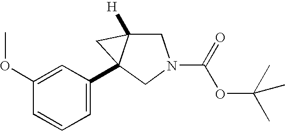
C1(C23C([H])(CN(C(=O)OC(C)(C)C)C2)C3)=CC=CC(OC)=C1
